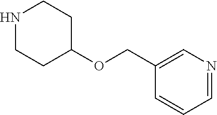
N1CCC(OCC2=CN=CC=C2)CC1
